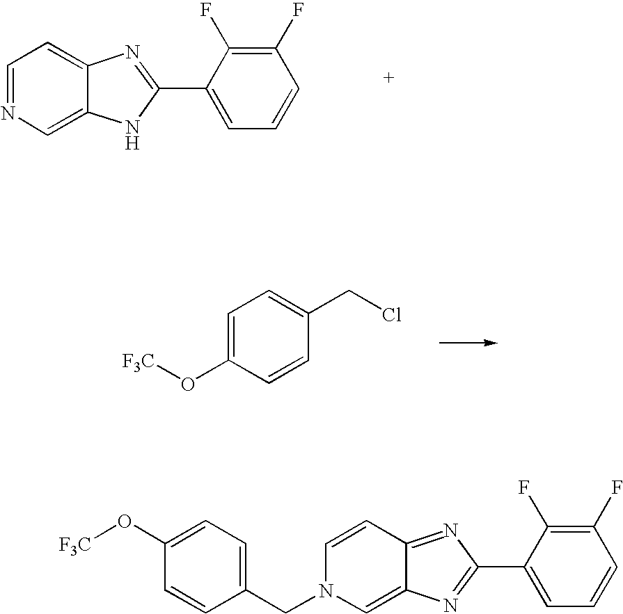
C1(F)=C(F)C(C2=NC3=CC=NC=C3N2)=CC=C1.C1=C(O[F3C])C=CC(CCl)=C1.C1(F)=C(F)C(C2=NC3=CN(CC4=CC=C(O[F3C])C=C4)C=CC3=N2)=CC=C1
